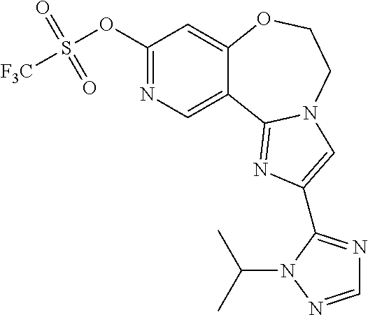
C1(OS([F3C])(=O)=O)=NC=C2C(=C1)OCCN1C2=NC(C2=NC=NN2C(C)C)=C1
